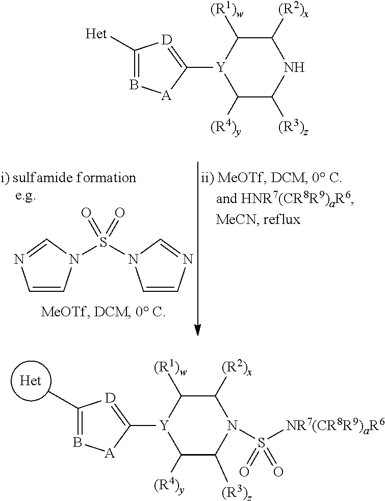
[Het].C1(C)=B[A]C([Y]2C([(R1)w])C([(R2)x])N(S([NR7(CR8R9)aR6])(=O)=O)C([(R3)z])C2[(R4)y])=[D]1.C1([Het])=B[A]C([Y]2C([(R1)w])C([(R2)x])NC([(R3)z])C2[(R4)y])=[D]1.C1=CN(S(=O)(=O)N2C=CN=C2)C=N1
